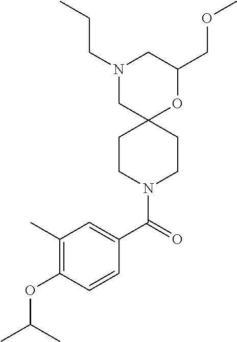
N1(CCC)CC2(OC(COC)C1)CCN(C(C1=CC(C)=C(OC(C)C)C=C1)=O)CC2
